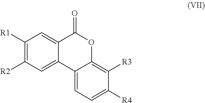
C12=CC([R2])=C([R1])C=C1C(=O)OC1=C([R3])C([R4])=CC=C21
